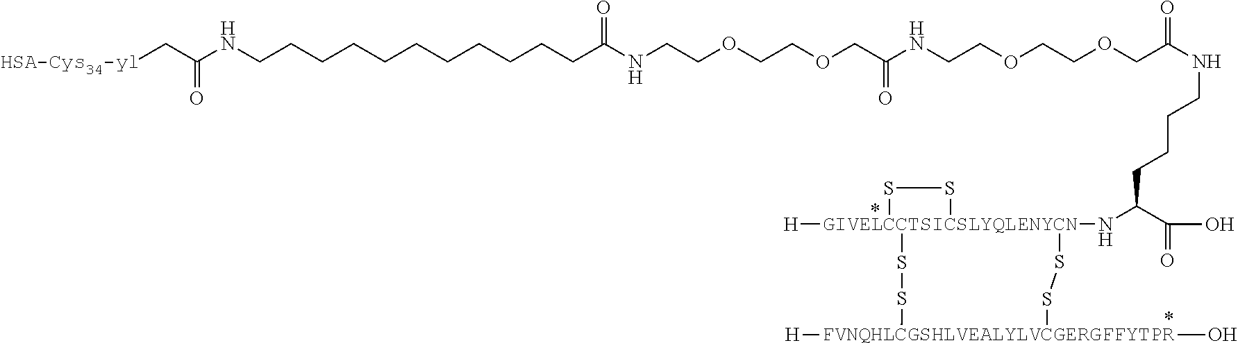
O(CC(NCCOCCOCC(NCCCCC(N[GIVELCCTSICSLYQLENYCN]12([H])(SS[FVNQHLCGSHLVEALYLVCGERGFFYTPR]([H])(O)SS1)SS2)C(O)=O)=O)=O)CCOCCNC(CCCCCCCCCCCNC(=O)C[HSA-Cys34-yl])=O
